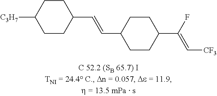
C1CC(C(F)=C[CF3])CCC1C=CC1CCC([C3H7])CC1
